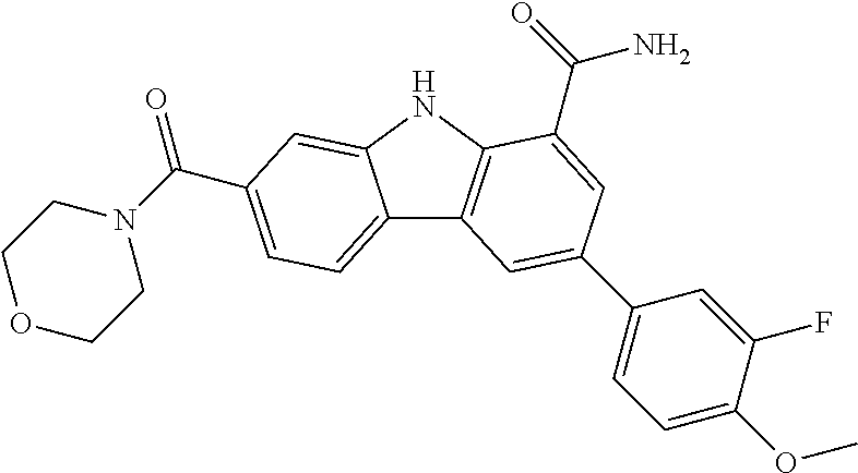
C12=CC=C(C(=O)N3CCOCC3)C=C1NC1=C2C=C(C2=CC=C(OC)C(F)=C2)C=C1C(N)=O
